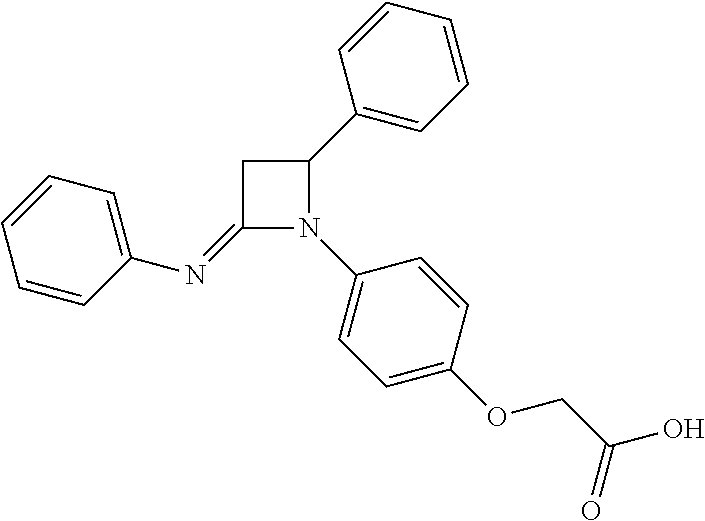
C1=CC=C(N=C2N(C3=CC=C(OCC(O)=O)C=C3)C(C3=CC=CC=C3)C2)C=C1
